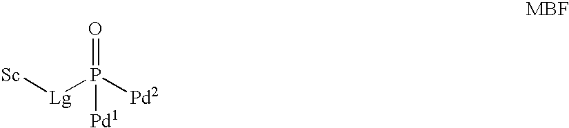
[Sc][Lg]P([Pd2])(=O)[Pd1]
